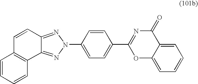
C1(N2N=C3C(=N2)C2=C(C=C3)C=CC=C2)=CC=C(C2=NC(=O)C3=CC=CC=C3O2)C=C1
